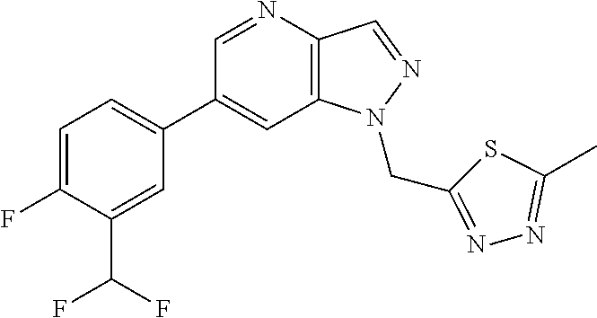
C1(C2=CC=C(F)C(C(F)F)=C2)=CC2=C(C=NN2CC2=NN=C(C)S2)N=C1
